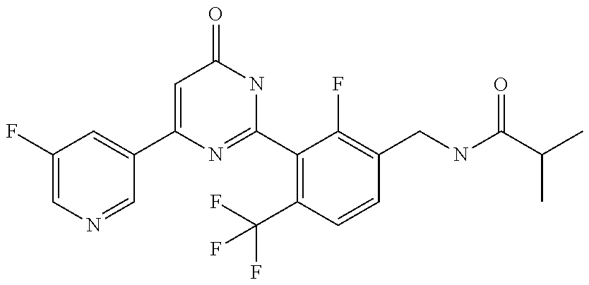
C1(C2=CC(F)=CN=C2)=CC(=O)NC(C2=C(C(F)(F)F)C=CC(CNC(C(C)C)=O)=C2F)=N1
